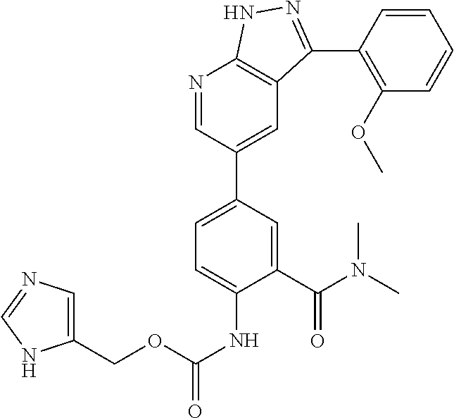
N1=CC(C2=CC=C(NC(=O)OCC3=CN=CN3)C(C(N(C)C)=O)=C2)=CC2=C1NN=C2C1=C(OC)C=CC=C1
